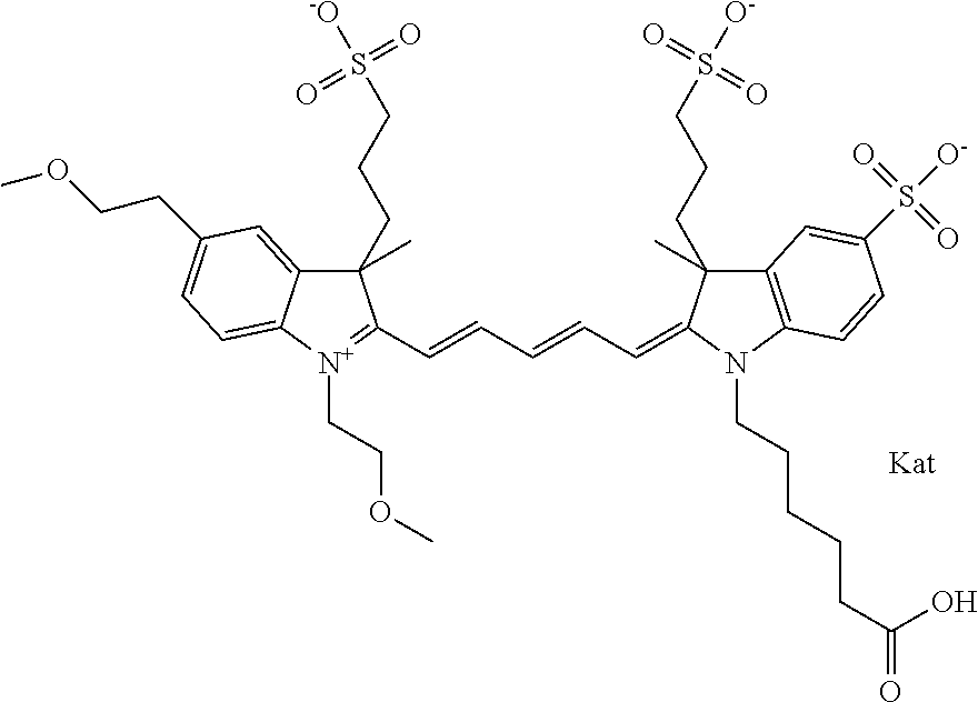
C12=CC(CCOC)=CC=C1[N+](CCOC)=C(C=CC=CC=C1N(CCCCCC(=O)O)C3=C(C=C(S([O-])(=O)=O)C=C3)C1(CCCS([O-])(=O)=O)C)C2(CCCS([-O])(=O)=O)C
